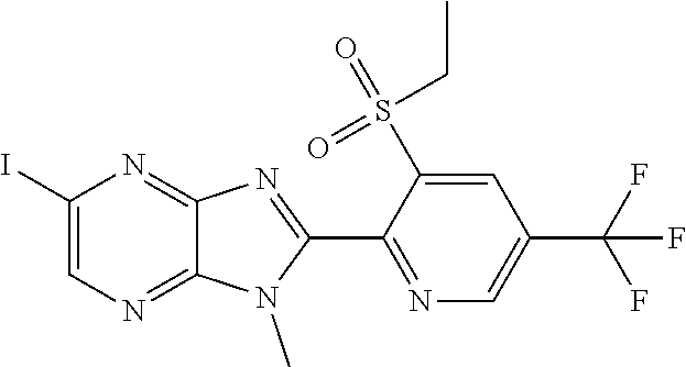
N1(C)C(C2=NC=C(C(F)(F)F)C=C2S(=O)(CC)=O)=NC2=NC(I)=CN=C12
